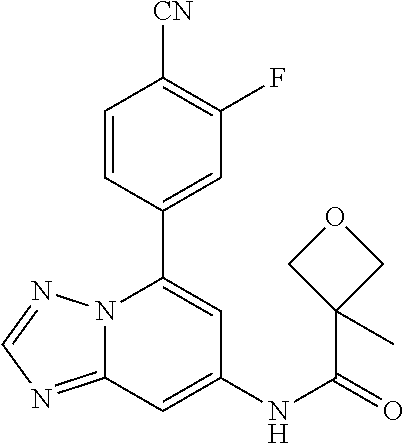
C12=NC=NN1C(C1=CC(F)=C([CN])C=C1)=CC(NC(=O)C1(C)COC1)=C2
